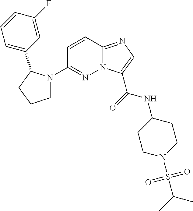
N12C(=NC=C1C(=O)NC1CCN(S(C(C)C)(=O)=O)CC1)C=CC(N1CCCC1C1=CC=CC(F)=C1)=N2
